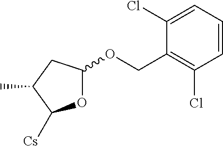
O1C(OCC2=C(Cl)C=CC=C2Cl)CC(C)C1[Cs]
